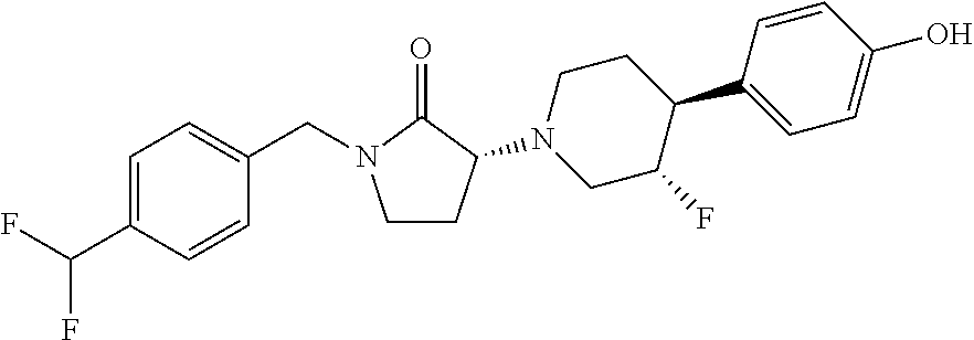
C1CC(N2CC(F)C(C3=CC=C(O)C=C3)CC2)C(=O)N1CC1=CC=C(C(F)F)C=C1
